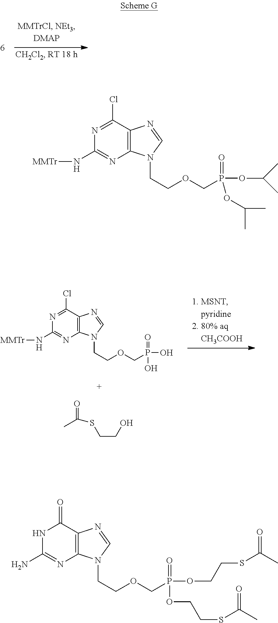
N1=C(Cl)C2=C(N=C1N[MMTr])N(CCOCP(OC(C)C)(=O)OC(C)C)C=N2.N1=C(Cl)C2=C(N=C1N[MMTr])N(CCOCP(O)(=O)O)C=N2.O=C(C)SCCO.N1C(N)=NC2=C(C1=O)N=CN2CCOCP(OCCSC(C)=O)(=O)OCCSC(C)=O
